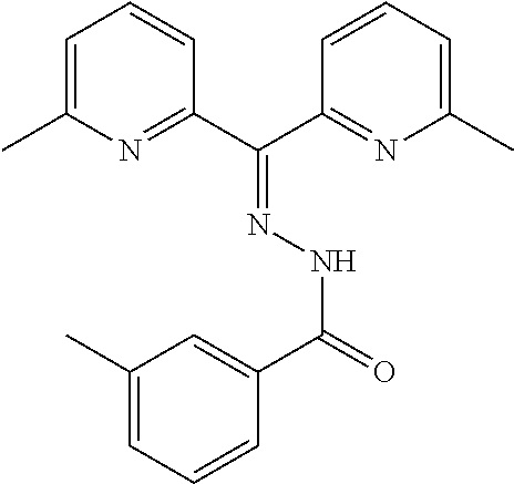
C1=C(C)N=C(C(C2=NC(C)=CC=C2)=NNC(=O)C2=CC(C)=CC=C2)C=C1
